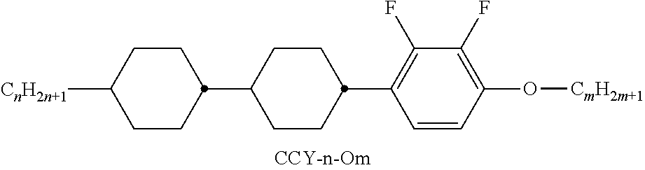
C1CC(C2=C(F)C(F)=C(O[CmH2m+1])C=C2)CCC1C1CCC([CnH2n+1])CC1
